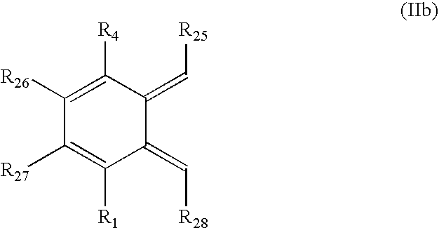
C1([R26])=C([R4])C(=C[R25])C(=C[R28])C([R1])=C1[R27]
